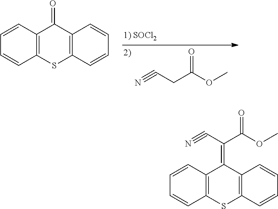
C(CC(OC)=O)#N.C1=CC2=C(C=C1)SC1=C(C2=O)C=CC=C1.C1=CC2=C(C=C1)SC1=C(C2=C(C(=O)OC)C#N)C=CC=C1
